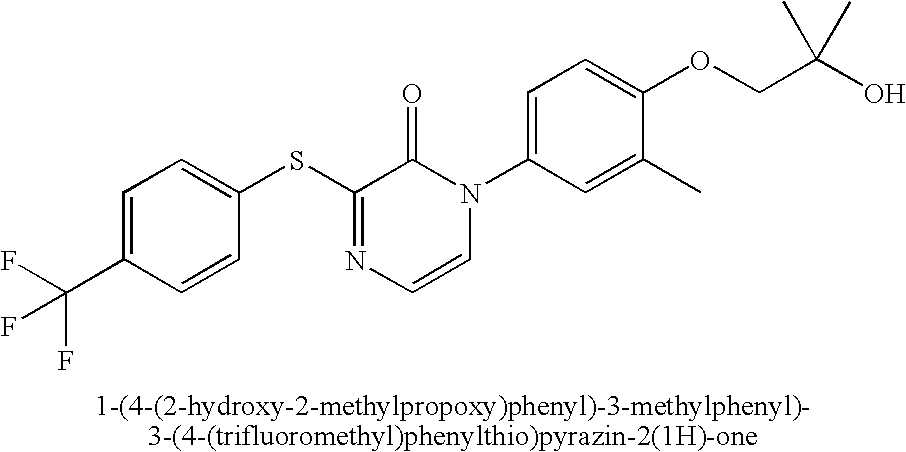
S(C1=NC=CN(C2=CC=C(OCC(O)(C)C)C(C)=C2)C1=O)C1=CC=C(C(F)(F)F)C=C1
